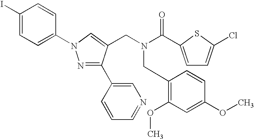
C1(I)=CC=C(N2N=C(C3=CN=CC=C3)C(CN(C(C3=CC=C(Cl)S3)=O)CC3=C(OC)C=C(OC)C=C3)=C2)C=C1
